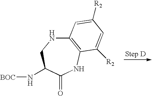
N([BOC])C1CNC2=C(NC1=O)C([R2])=CC([R2])=C2
